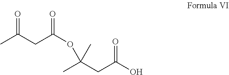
CC(CC(OC(C)(CC(O)=O)C)=O)=O
